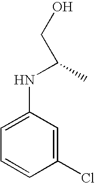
C1=CC(Cl)=CC(NC(C)CO)=C1
